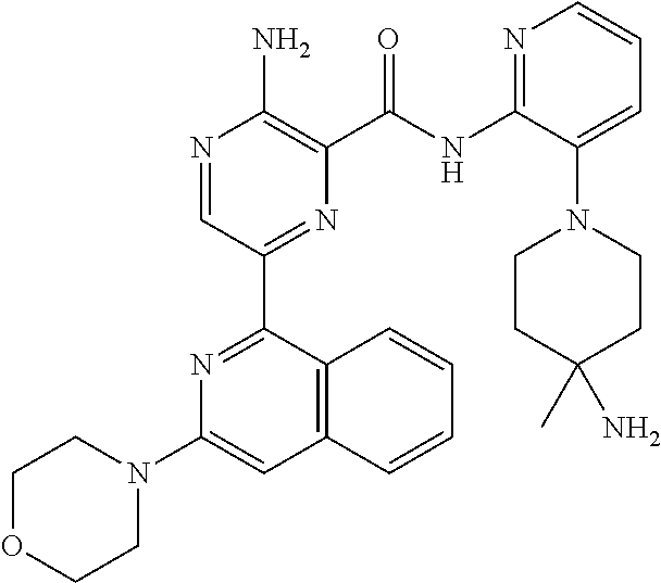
N1=C(NC(=O)C2=C(N)N=CC(C3=NC(N4CCOCC4)=CC4=C3C=CC=C4)=N2)C(N2CCC(C)(N)CC2)=CC=C1
